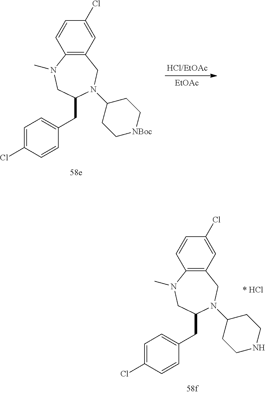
C12=C(C=C(Cl)C=C1)CN(C1CCNCC1)C(CC1=CC=C(Cl)C=C1)CN2C.C12=C(C=C(Cl)C=C1)CN(C1CC[NBoc]CC1)C(CC1=CC=C(Cl)C=C1)CN2C.[EtOAc]
